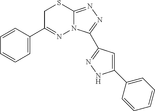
C1=CC(C2=NN3C(=NN=C3C3=NNC(C4=CC=CC=C4)=C3)SC2)=CC=C1
